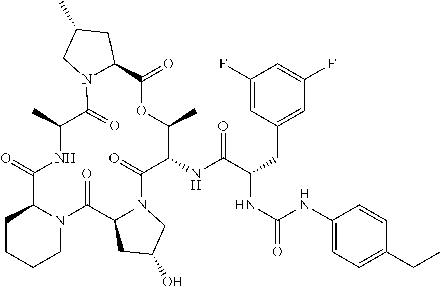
C1(F)=CC(CC(NC(=O)NC2=CC=C(CC)C=C2)C(NC2C(=O)N3C(CC(O)C3)C(=O)N3C(CCCC3)C(=O)NC(C)C(=O)N3C(C(=O)OC2C)CC(C)C3)=O)=CC(F)=C1
